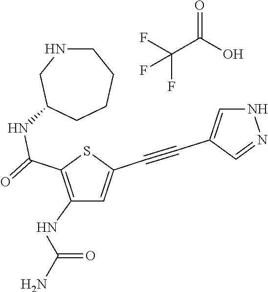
C(F)(F)(C(O)=O)F.C1(NC(N)=O)=C(C(=O)NC2CNCCCC2)SC(C#CC2=CNN=C2)=C1
